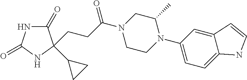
C1(=O)NC(=O)NC1(C1CC1)CCC(N1CCN(C2=CC=C3C(=C2)C=CN3)C(C)C1)=O
